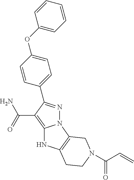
N12N=C(C3=CC=C(OC4=CC=CC=C4)C=C3)C(C(N)=O)=C1NC1=C2CN(C(C=C)=O)CC1
